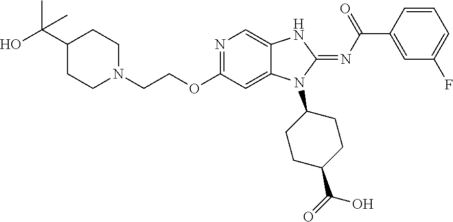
N1=C(OCCN2CCC(C(O)(C)C)CC2)C=C2C(=C1)NC(=NC(C1=CC(F)=CC=C1)=O)N2C1CCC(C(=O)O)CC1
